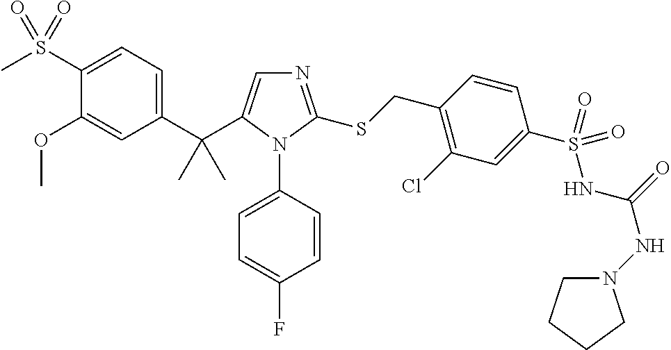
C1(C(C)(C)C2=CN=C(SCC3=C(Cl)C=C(S(NC(NN4CCCC4)=O)(=O)=O)C=C3)N2C2=CC=C(F)C=C2)=CC=C(S(C)(=O)=O)C(OC)=C1
